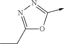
C1(CC)=NN=C(->C)O1
